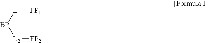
[FP1][L1][BP][L2][FP2]
